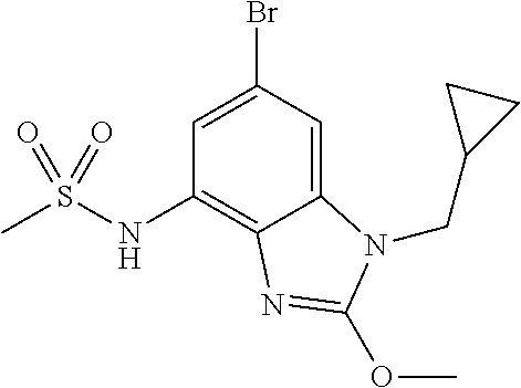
C1(NS(C)(=O)=O)=C2C(=CC(Br)=C1)N(CC1CC1)C(OC)=N2
